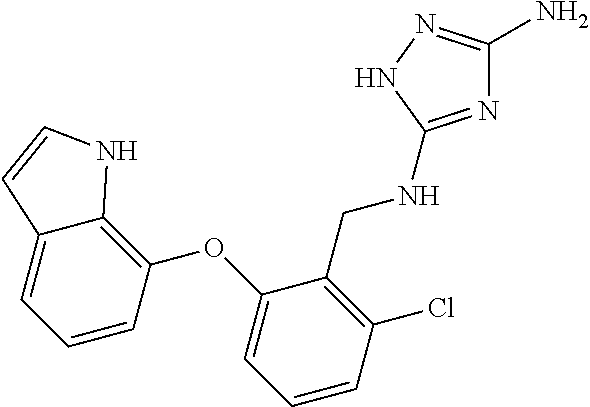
C1(OC2=C3C(=CC=C2)C=CN3)=CC=CC(Cl)=C1CNC1=NC(N)=NN1
